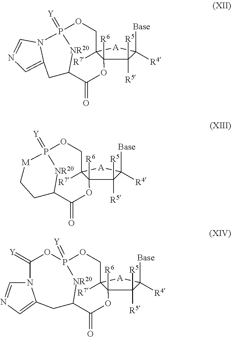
C1([R5])([R5])C2([R6])C([R7])([A]C1([Base])[R4])COP1(=[Y])[NR20]C(C(=O)O2)CC2=CN=CN12.C1([R5])([R5])C2([R6])C([R7])([A]C1([Base])[R4])COP1(=[Y])[NR20]C(C(=O)O2)CC[M]1.C1([R5])([R5])C2([R6])C([R7])([A]C1([Base])[R4])COP1(=[Y])[NR20]C(C(=O)O2)CC2=CN=CN2C(=[Y])O1
